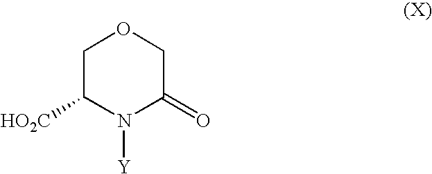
O1CC([HO2C])N([Y])C(=O)C1
